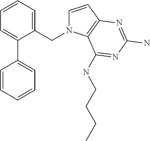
C1=CC2=C(N1CC1=CC=CC=C1C1=CC=CC=C1)C(NCCCC)=NC(N)=N2
